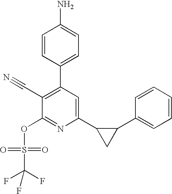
C1(C2CC2C2=CC=CC=C2)=CC(C2=CC=C(N)C=C2)=C(C#N)C(OS(C(F)(F)F)(=O)=O)=N1
